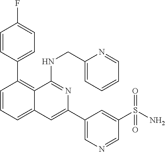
C1=CC(C2=C3C(=CC=C2)C=C(C2=CN=CC(S(N)(=O)=O)=C2)N=C3NCC2=CC=CC=N2)=CC=C1F
